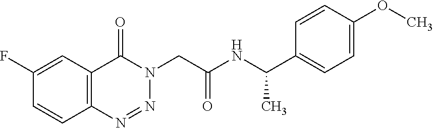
C12=C(N=NN(CC(NC(C3=CC=C(OC)C=C3)C)=O)C1=O)C=CC(F)=C2
